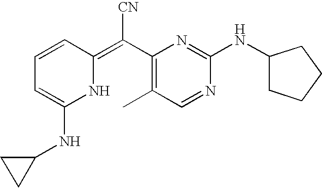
N1C(=C(C2=C(C)C=NC(NC3CCCC3)=N2)[CN])C=CC=C1NC1CC1
